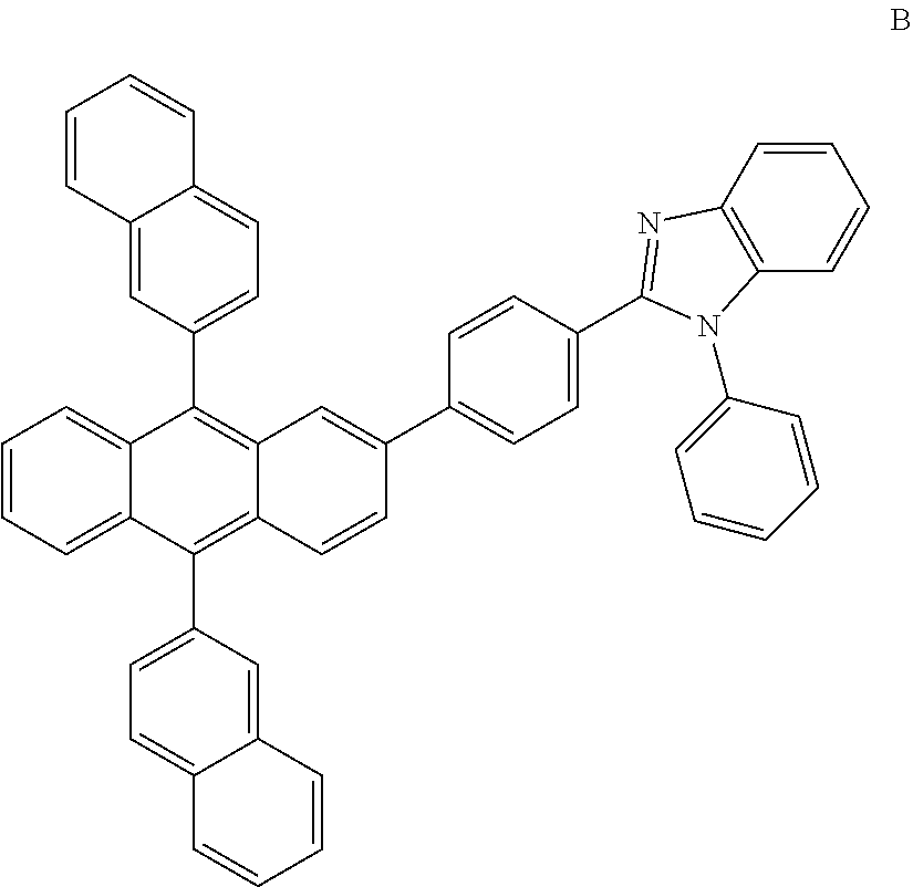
C1=C2C(=CC(C3=C4C(=C(C5=CC=C6C(=C5)C=CC=C6)C5=CC=CC=C35)C=CC(C3=CC=C(C5=NC6=C(C=CC=C6)N5C5=CC=CC=C5)C=C3)=C4)=C1)C=CC=C2
